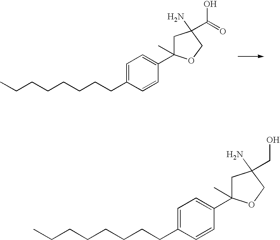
C(CCCCCCC1=CC=C(C2(C)CC(N)(C(O)=O)CO2)C=C1)C.C(CCCCCCC1=CC=C(C2(C)CC(N)(CO)CO2)C=C1)C
